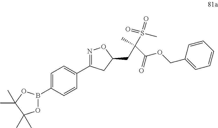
B1(C2=CC=C(C3=NOC(CC(C(OCC4=CC=CC=C4)=O)(C)S(=O)(=O)C)C3)C=C2)OC(C)(C)C(C)(C)O1
